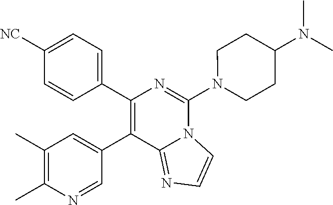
C1(C2=CC(C)=C(C)N=C2)=C(C2=CC=C([NC])C=C2)N=C(N2CCC(N(C)C)CC2)N2C1=NC=C2
